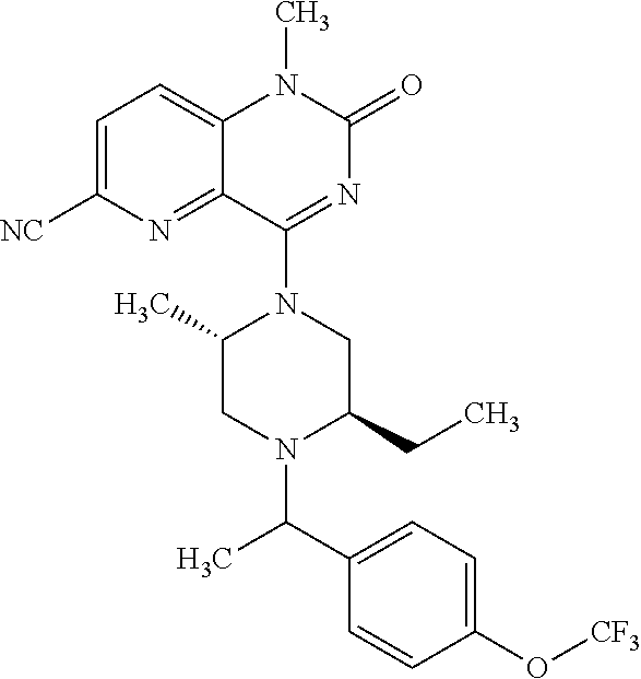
C1=C([NC])N=C2C(=C1)N(C)C(=O)N=C2N1C(C)CN(C(C2=CC=C(O[CF3])C=C2)C)C(CC)C1
